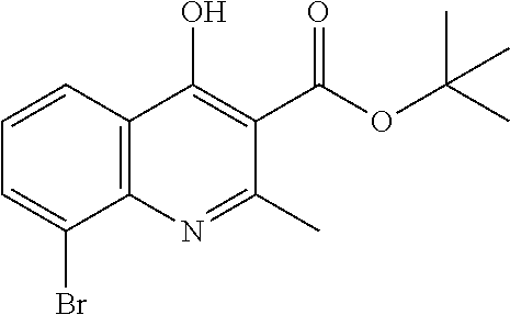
BrC1=CC=CC2=C1N=C(C)C(C(OC(C)(C)C)=O)=C2O
